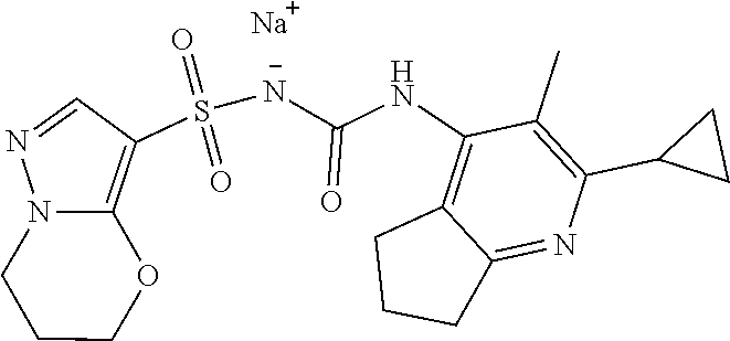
C(NC1=C2C(=NC(C3CC3)=C1C)CCC2)(=O)[N-]S(C1=C2N(N=C1)CCCO2)(=O)=O.[Na]
